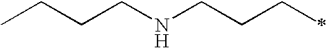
C(CNCCCC)CC
